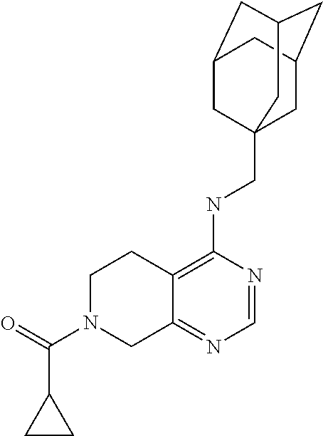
C(N1CC2=NC=NC(NCC34CC5CC(CC(C3)C5)C4)=C2CC1)(C1CC1)=O
